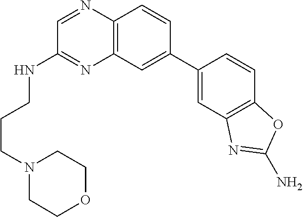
C12=C(C=C(C3=CC4=C(C=C3)OC(N)=N4)C=C1)N=C(NCCCN1CCOCC1)C=N2
